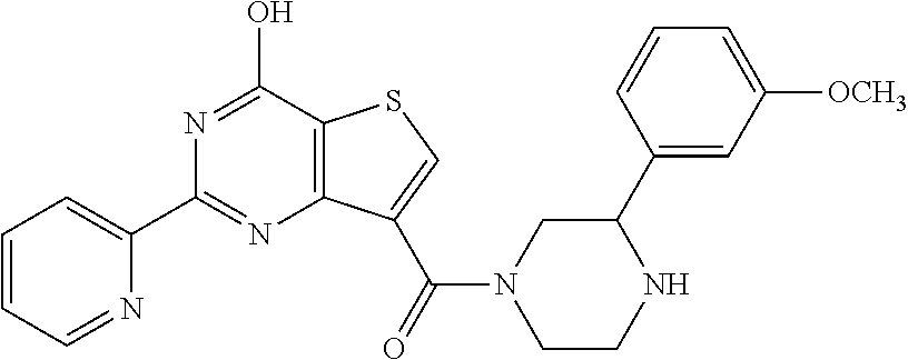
C1=CC=NC(C2=NC3=C(C(O)=N2)SC=C3C(=O)N2CCNC(C3=CC([OCH3])=CC=C3)C2)=C1
